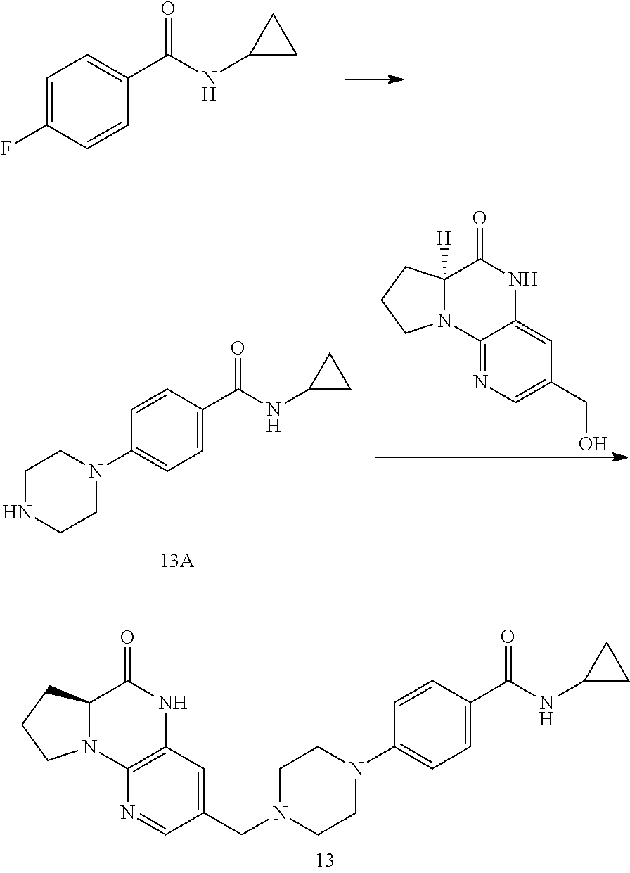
C1=C(F)C=CC(C(=O)NC2CC2)=C1.N1=C2C(=CC(CO)=C1)NC(=O)C1([H])N2CCC1.C1=CC(C(=O)NC2CC2)=CC=C1N1CCNCC1.N1=CC(CN2CCN(C3=CC=C(C(=O)NC4CC4)C=C3)CC2)=CC2=C1N1C(CCC1)C(=O)N2
